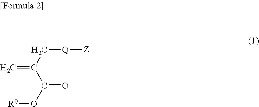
C([Q][Z])C(C(=O)O[R0])=C
